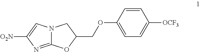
N12C(=NC([O2N])=C1)OC(COC1=CC=C([OCF3])C=C1)C2
